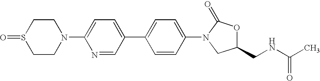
C1CN(C2=CC=C(C3=CC=C(N4C(=O)OC(CNC(C)=O)C4)C=C3)C=N2)CCS1=O
